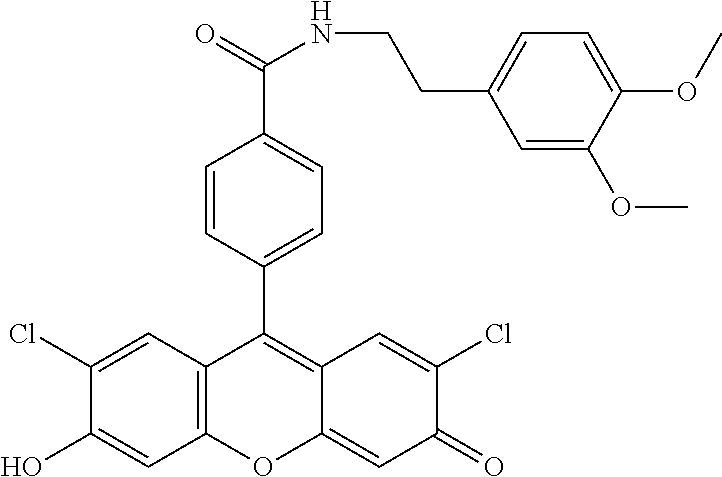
C12=C(C=C(Cl)C(O)=C1)C(C1=CC=C(C(=O)NCCC3=CC=C(OC)C(OC)=C3)C=C1)=C1C(=CC(=O)C(Cl)=C1)O2
